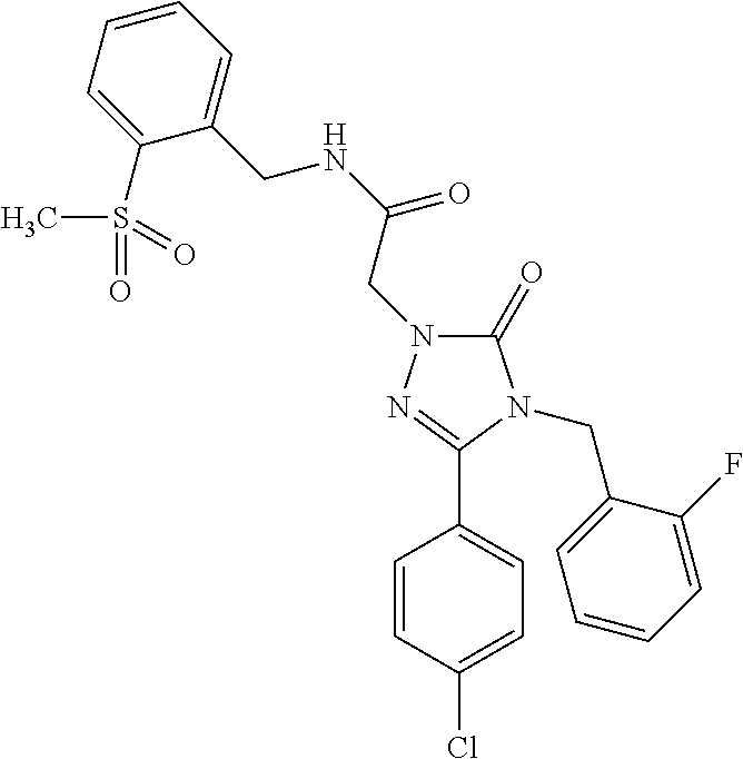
C1(Cl)=CC=C(C2=NN(CC(NCC3=CC=CC=C3S(C)(=O)=O)=O)C(=O)N2CC2=CC=CC=C2F)C=C1
